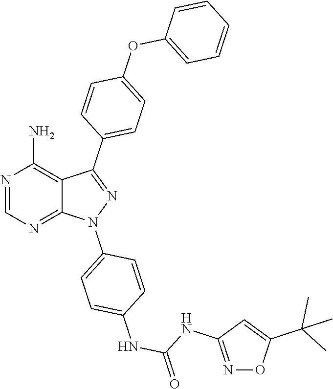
N1=CN=C2C(=C1N)C(C1=CC=C(OC3=CC=CC=C3)C=C1)=NN2C1=CC=C(NC(=O)NC2=NOC(C(C)(C)C)=C2)C=C1
